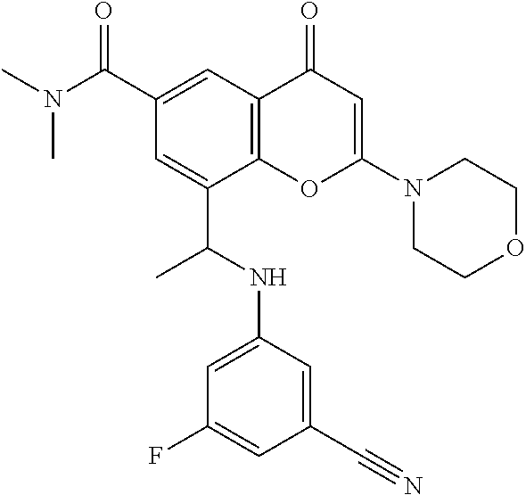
C1(C(N(C)C)=O)=CC2=C(C(C(NC3=CC(F)=CC(C#N)=C3)C)=C1)OC(N1CCOCC1)=CC2=O
